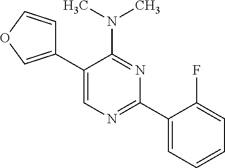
N(C1=NC(C2=CC=CC=C2F)=NC=C1C1=COC=C1)(C)C
